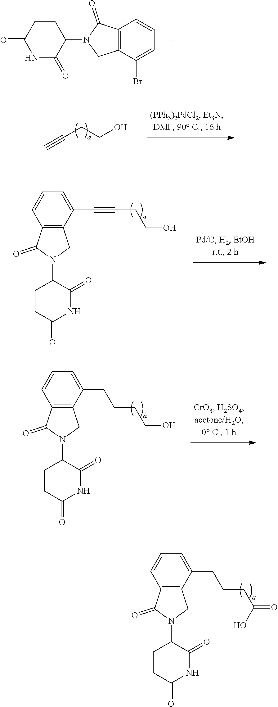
C12=C(C(=O)N(C3C(=O)NC(=O)CC3)C1)C=CC=C2Br.C(CO)C#C.C1C(=O)NC(=O)C(N2C(=O)C3=C(C(C#CCCO)=CC=C3)C2)C1.C1C(=O)NC(=O)C(N2C(=O)C3=C(C(CCCCO)=CC=C3)C2)C1.C1C(=O)NC(=O)C(N2C(=O)C3=C(C(CCCC(=O)O)=CC=C3)C2)C1
